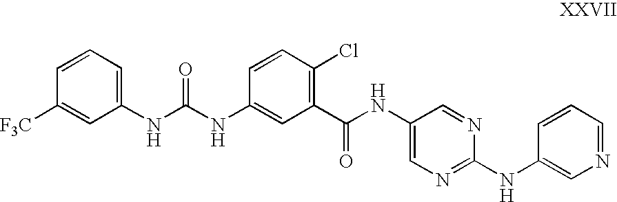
C1(NC(NC2=CC(C(NC3=CN=C(NC4=CN=CC=C4)N=C3)=O)=C(Cl)C=C2)=O)=CC=CC([F3C])=C1
